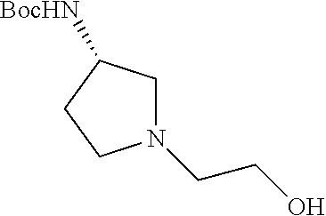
[BocHN]C1CN(CCO)CC1
